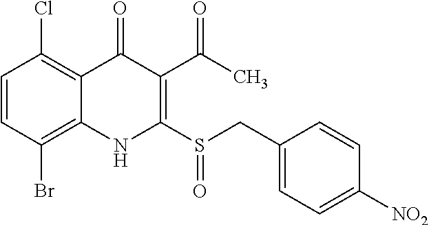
C1=CC(Br)=C2C(=C1Cl)C(=O)C(C(C)=O)=C(S(CC1=CC=C([NO2])C=C1)=O)N2
